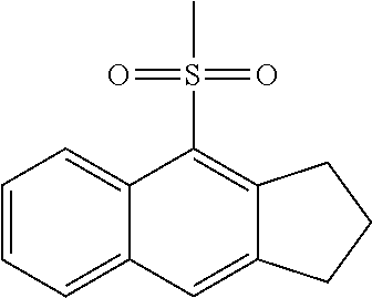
C1=CC=C2C(=C1)C(S(C)(=O)=O)=C1C(=C2)CCC1
